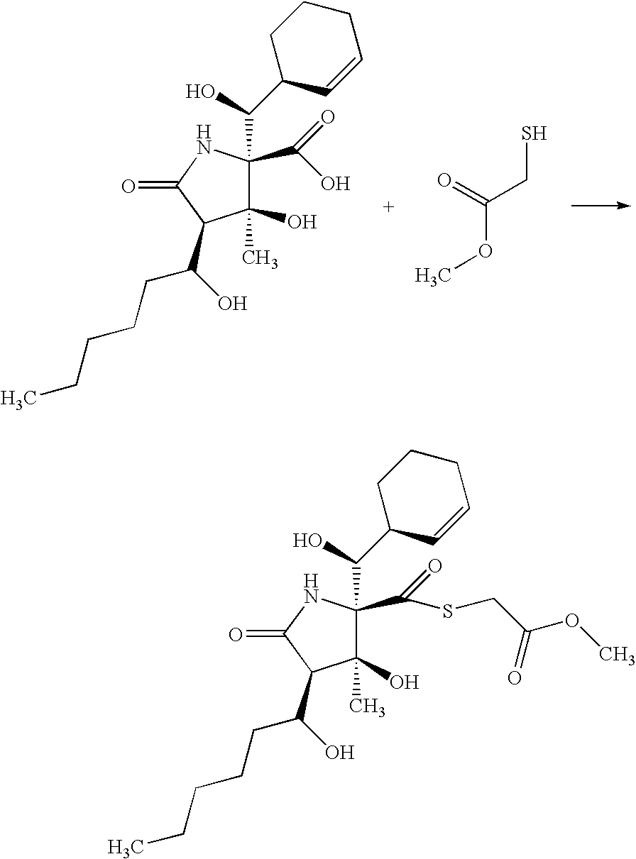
C1(O)(C)C(C(O)=O)(C(O)C2C=CCCC2)NC(=O)C1C(CCCCC)O.SCC(OC)=O.C1(O)(C)C(C(O)C2C=CCCC2)(C(=O)SCC(OC)=O)NC(=O)C1C(CCCCC)O
